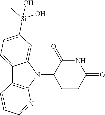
N1(C2CCC(=O)NC2=O)C2=CC([Si](C)(O)O)=CC=C2C2=C1N=CC=C2
